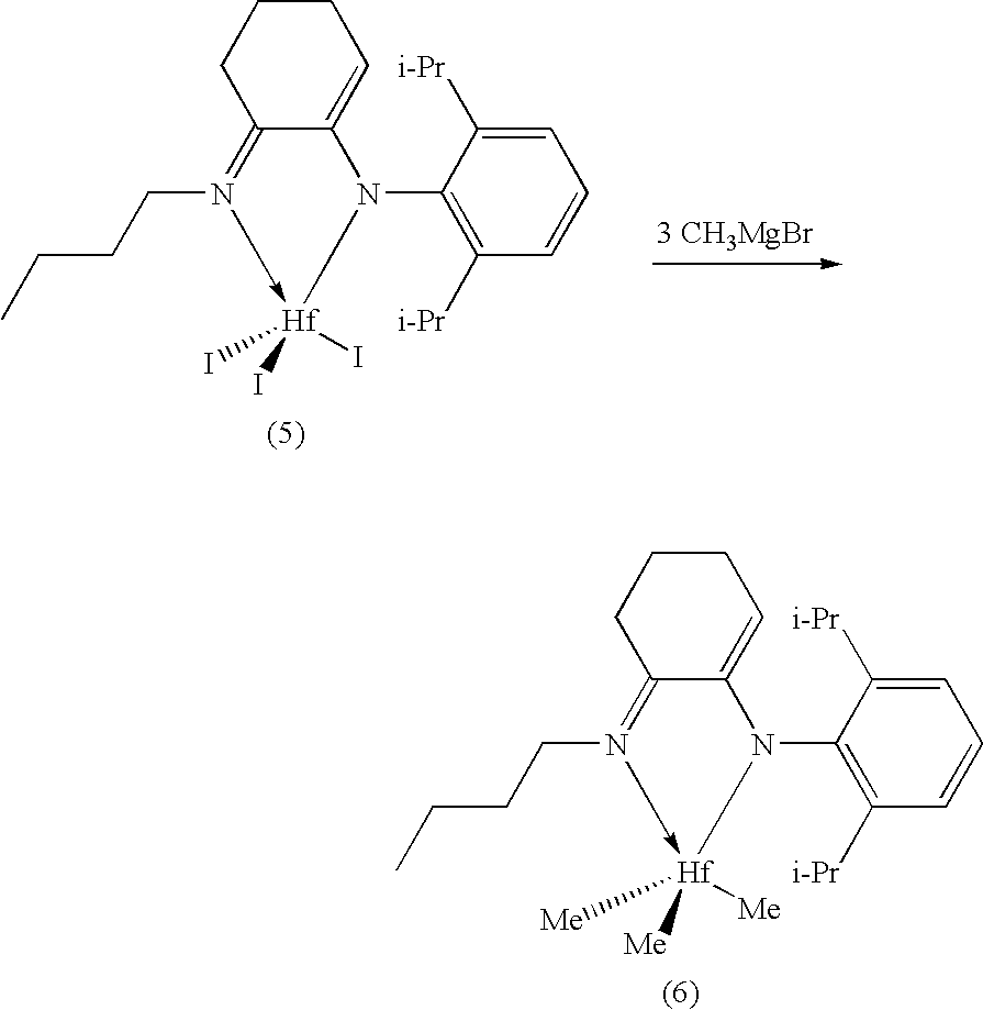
C12=N(CCCC)->[Hf]([Me])([Me])([Me])CN(C3=C([i-Pr])C=CC=C3[i-Pr])C1=CCCC2.C12=N(CCCC)->[Hf](I)(I)(I)CN(C3=C([i-Pr])C=CC=C3[i-Pr])C1=CCCC2.[3 CH3MgBr]
